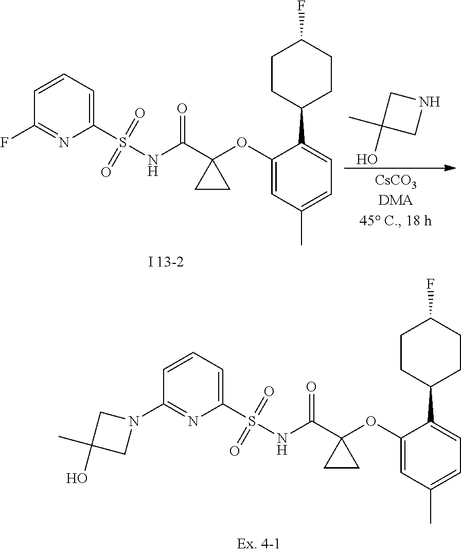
C1(S(NC(C2(OC3=CC(C)=CC=C3C3CCC(F)CC3)CC2)=O)(=O)=O)=CC=CC(N2CC(O)(C)C2)=N1.C1(S(NC(C2(OC3=CC(C)=CC=C3C3CCC(F)CC3)CC2)=O)(=O)=O)=CC=CC(F)=N1.N1CC(O)(C)C1
